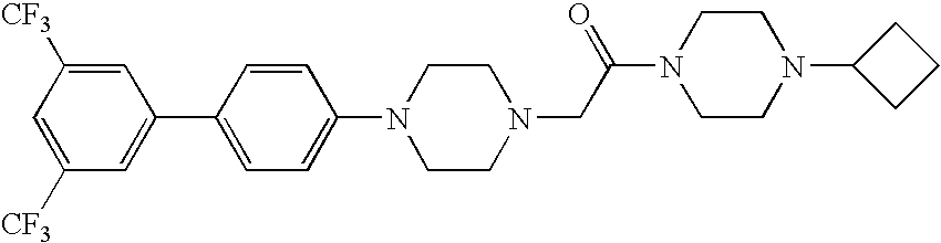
N1(CC(N2CCN(C3CCC3)CC2)=O)CCN(C2=CC=C(C3=CC([CF3])=CC([CF3])=C3)C=C2)CC1
